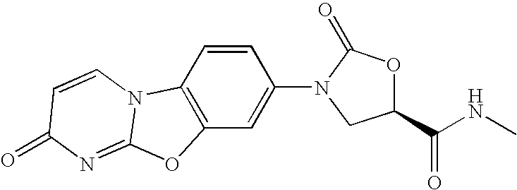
C12=C(C=CC(N3C(=O)OC(C(NC)=O)C3)=C1)N1C(=NC(=O)C=C1)O2
